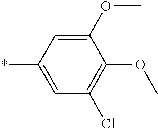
C1(OC)=CC(*)=CC(Cl)=C1OC
